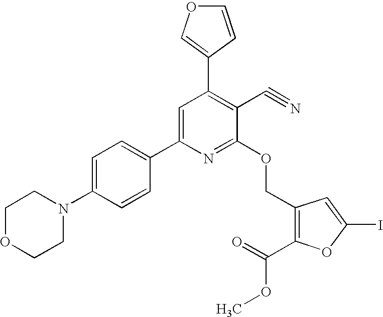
C1OCCN(C2=CC=C(C3=CC(C4=COC=C4)=C(C#N)C(OCC4=C(C(=O)OC)OC(I)=C4)=N3)C=C2)C1
